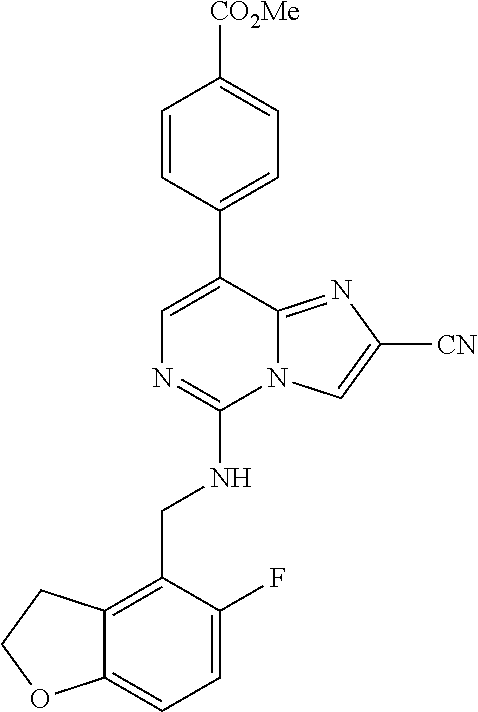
C12=CC=C(F)C(CNC3=NC=C(C4=CC=C([CO2Me])C=C4)C4=NC([CN])=CN34)=C1CCO2
